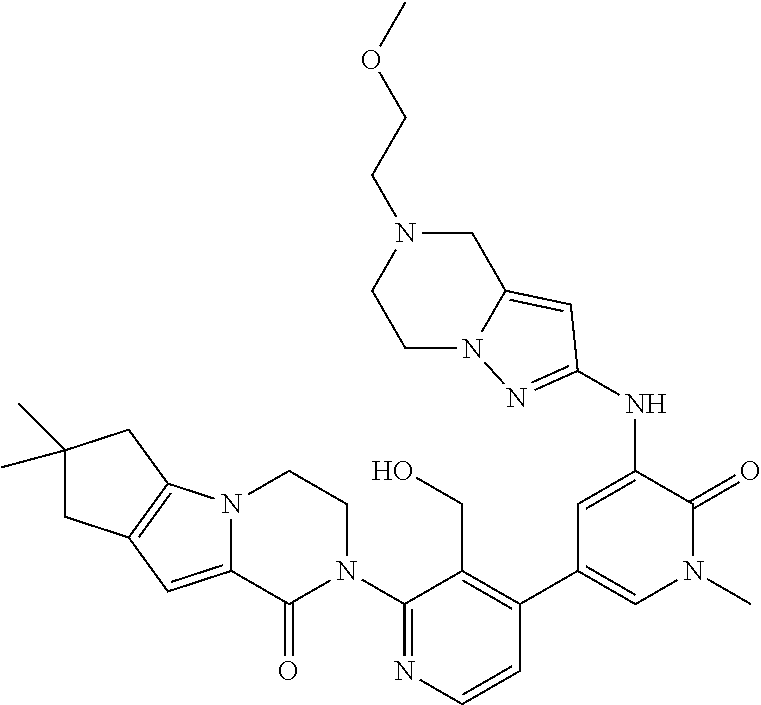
C12=C(N3C(=C1)C(=O)N(C1=NC=CC(C4=CN(C)C(=O)C(NC5=NN6CCN(CCOC)CC6=C5)=C4)=C1CO)CC3)CC(C)(C)C2
